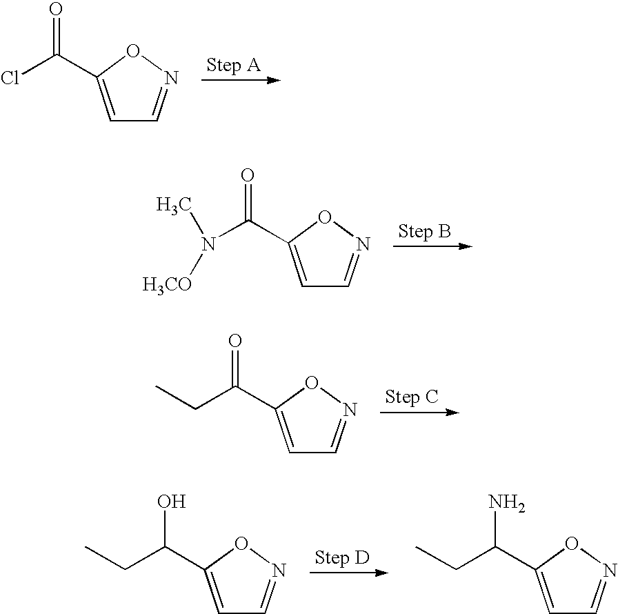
C1=C(C(Cl)=O)ON=C1.C1=C(C(N([H3CO])C)=O)ON=C1.C1=C(C(CC)=O)ON=C1.C1=C(C(CC)O)ON=C1.C1=C(C(CC)N)ON=C1
